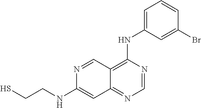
C1=NC(NC2=CC=CC(Br)=C2)=C2C(=N1)C=C(NCCS)N=C2
